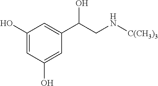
C1(O)=CC(O)=CC(C(CN[C(CH3)3])O)=C1
